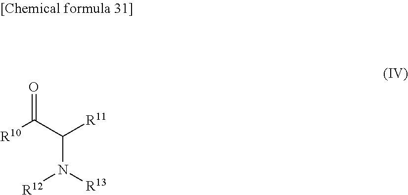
[R10]C(C(N([R12])[R13])[R11])=O
